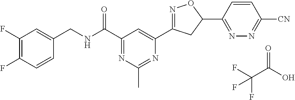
C1(F)=C(F)C=CC(CNC(C2=NC(C)=NC(C3=NOC(C4=NN=C([CN])C=C4)C3)=C2)=O)=C1.O=C(O)C(F)(F)F
